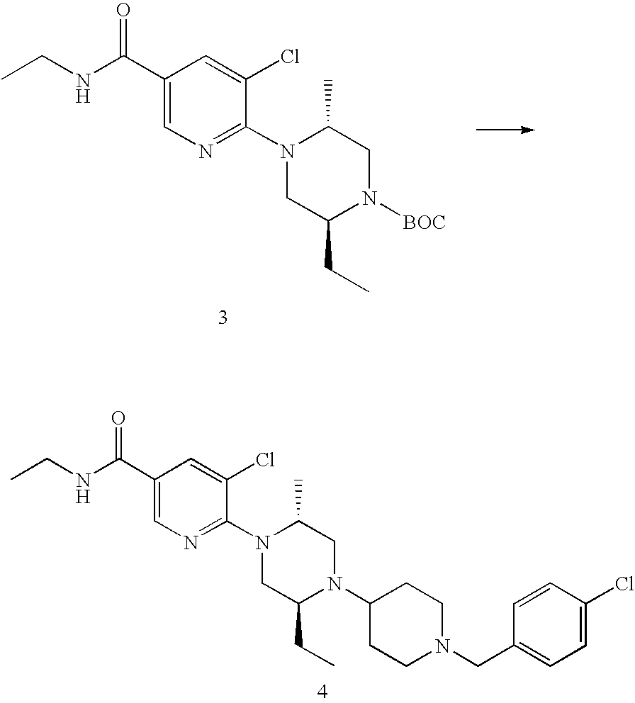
C1(C(NCC)=O)=CN=C(N2CC(CC)N([BOC])CC2C)C(Cl)=C1.C1(C(NCC)=O)=CN=C(N2CC(CC)N(C3CCN(CC4=CC=C(Cl)C=C4)CC3)CC2C)C(Cl)=C1
